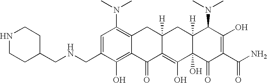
N(CC1=CC(N(C)C)=C2C(=C1O)C(=O)C1=C(O)C3(O)C([H])(CC1([H])C2)C(N(C)C)C(O)=C(C(N)=O)C3=O)CC1CCNCC1
